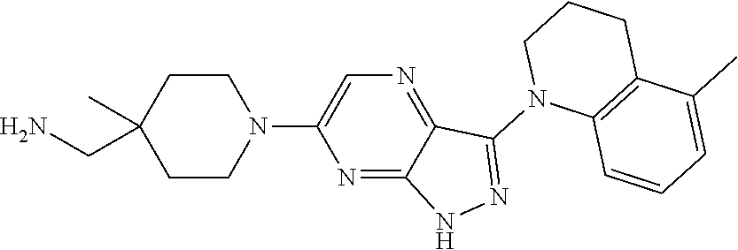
N1(C2=NNC3=NC(N4CCC(C)(CN)CC4)=CN=C23)C2=C(CCC1)C(C)=CC=C2
